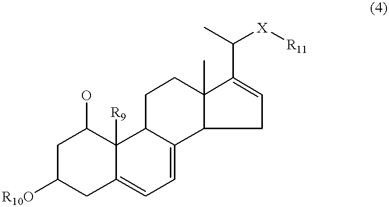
C1C([R10O])CC2=CC=C3C(C2([R9])C1O)CCC1(C)C3CC=C1C(C)[X][R11]
